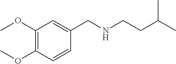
CC(C)CCNCC1=CC(OC)=C(OC)C=C1
